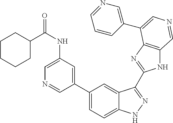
C1=C(NC(C2CCCCC2)=O)C=C(C2=CC=C3C(=C2)C(C2=NC4=C(N2)C=NC=C4C2=CN=CC=C2)=NN3)C=N1
